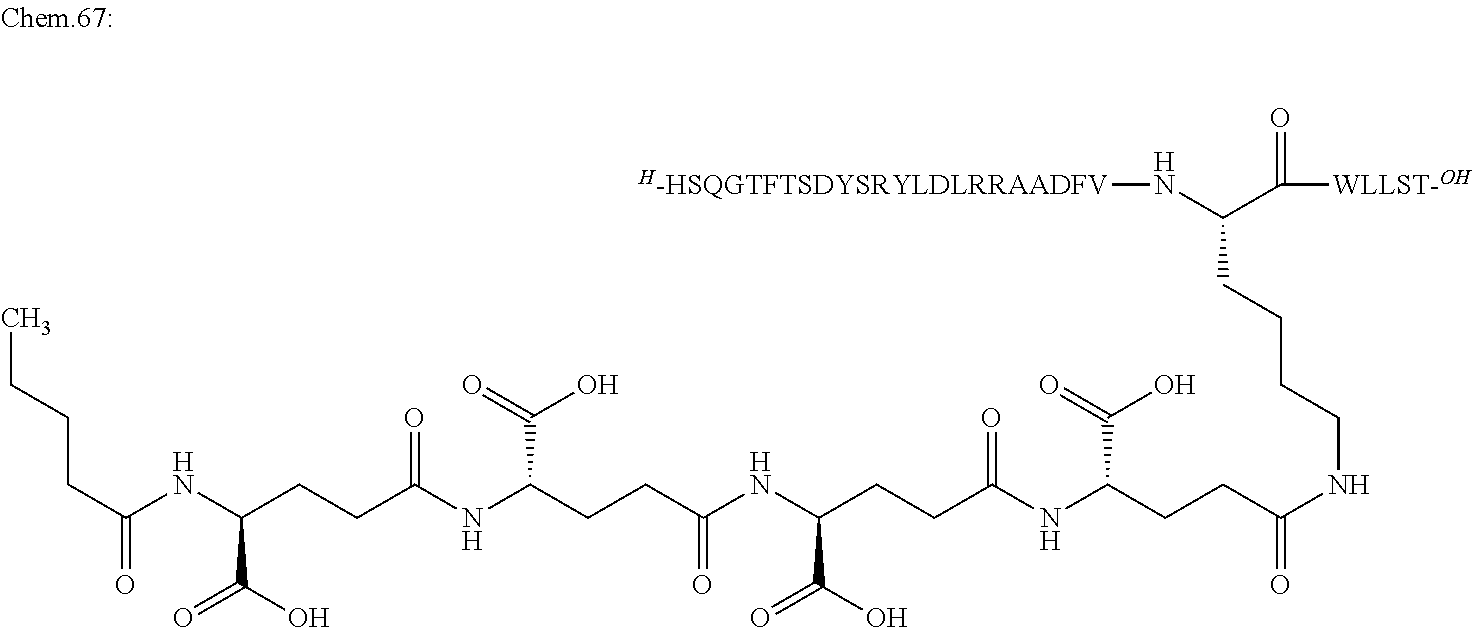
C(NC(CCC(NC(CCC(NC(CCC(NCCCCC(N[H-HSQGTFTSDYSRYLDLRRAADFV])C(=O)[WLLST-OH])=O)C(=O)O)=O)C(O)=O)=O)C(=O)O)(CCC(NC(CCCC)=O)C(O)=O)=O
